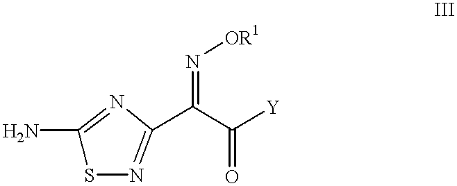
C1(N)=NC(C(C([Y])=O)=N[OR1])=NS1
